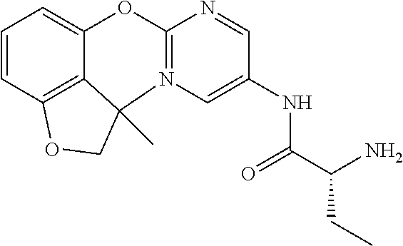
C1=CC2=C3C(=C1)OC1=N(C=C(NC(C(CC)N)=O)C=N1)C3(C)CO2
